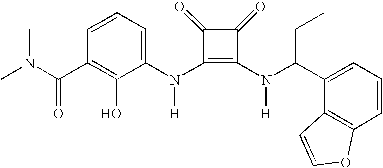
CN(C(C1=C(O)C(N(C2=C(N(C(C3=CC=CC4=C3C=CO4)CC)[H])C(=O)C2=O)[H])=CC=C1)=O)C
